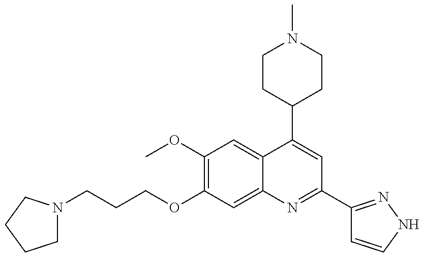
C(OC1=C(OC)C=C2C(=C1)N=C(C1=NNC=C1)C=C2C1CCN(C)CC1)CCN1CCCC1
